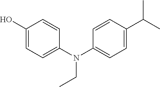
OC1=CC=C(N(C2=CC=C(C(C)C)C=C2)CC)C=C1
